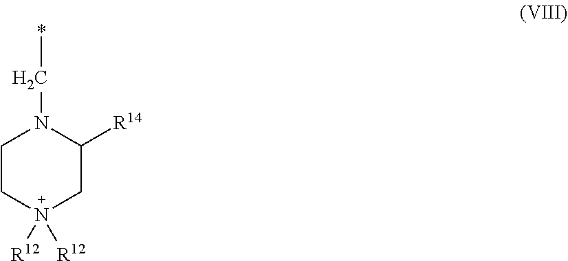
C1CN([R12])([R12])CC([R14])N1C*
